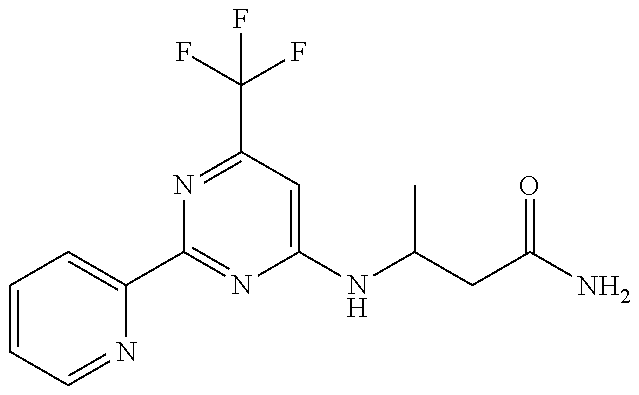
C1=CC=NC(C2=NC(NC(CC(N)=O)C)=CC(C(F)(F)F)=N2)=C1
